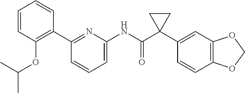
C1=CC(OC(C)C)=C(C2=NC(NC(C3(C4=CC5=C(C=C4)OCO5)CC3)=O)=CC=C2)C=C1
